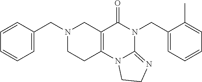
C1=CC=CC=C1CN1CCC2=C(C1)C(=O)N(CC1=CC=CC=C1C)C1=NCCN21
